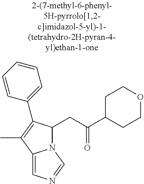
N12C(CC(C3CCOCC3)=O)C(C3=CC=CC=C3)=C(C)C1=CN=C2
